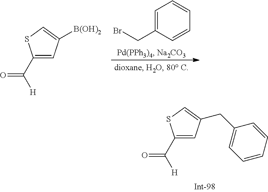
C(C1=CC=CC=C1)Br.O=C(C1=CC([B(OH)2])=CS1)[H].O=C(C1=CC(CC2=CC=CC=C2)=CS1)[H]
